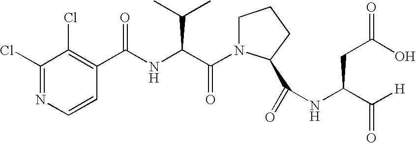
C1=CN=C(Cl)C(Cl)=C1C(NC(C(N1CCCC1C(=O)NC(CC(O)=O)C([H])=O)=O)C(C)C)=O
